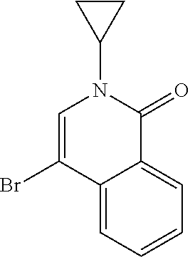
C12=CC=CC=C1C(=O)N(C1CC1)C=C2Br
